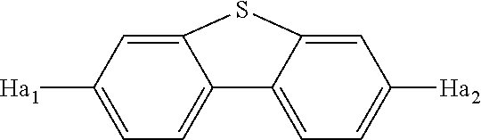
C1=C([Ha1])C=C2C(=C1)C1=CC=C([Ha2])C=C1S2
